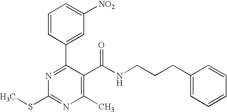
C1=CC(C2=NC(SC)=NC(C)=C2C(NCCCC2=CC=CC=C2)=O)=CC([NO2])=C1
